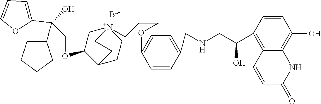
[Br-].C(OC1C[N+]2(CCCOC3=CC=C(CNCC(C4=C5C(=C(O)C=C4)NC(=O)C=C5)O)C=C3)CCC1CC2)C(O)(C1CCCC1)C1=CC=CO1
